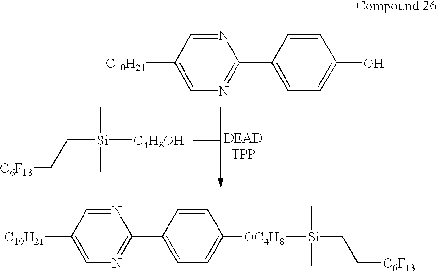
[C10H21]C1=CN=C(C2=CC=C(O)C=C2)N=C1.[C6F13]CC[Si](C)(C)[C4H8OH].[C10H21]C1=CN=C(C2=CC=C([OC4H8][Si](C)(C)CC[C6F13])C=C2)N=C1
